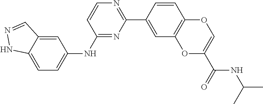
C1=CC(C2=NC=CC(NC3=CC=C4C(=C3)C=NN4)=N2)=CC2=C1OC=C(C(=O)NC(C)C)O2
